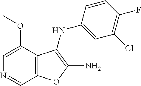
C12=C(C(NC3=CC(Cl)=C(F)C=C3)=C(N)O1)C(OC)=CN=C2
